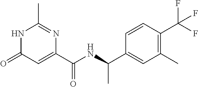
C1(C)=NC(C(NC(C2=CC(C)=C(C(F)(F)F)C=C2)C)=O)=CC(=O)N1
